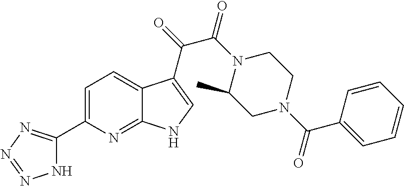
C1=C(C2=NN=NN2)N=C2C(=C1)C(C(=O)C(N1C(C)CN(C(C3=CC=CC=C3)=O)CC1)=O)=CN2
